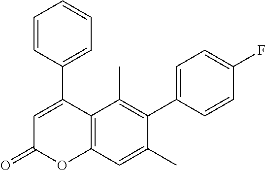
C1(C2=CC(=O)OC3=C2C(C)=C(C2=CC=C(F)C=C2)C(C)=C3)=CC=CC=C1
